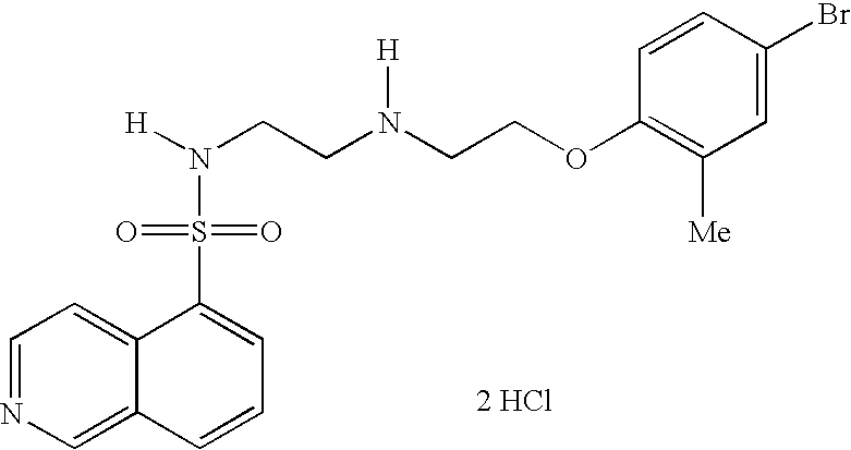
C1=NC=C2C(=C1)C(S(=O)(=O)N([H])CCN(CCOC1=C([Me])C=C(Br)C=C1)[H])=CC=C2.[2 HCl]
